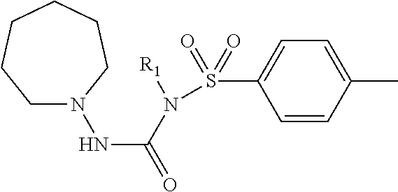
CC1=CC=C(S(N(C(NN2CCCCCC2)=O)[R1])(=O)=O)C=C1
